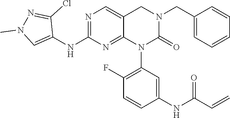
O=C(NC1=CC(N2C(=O)N(CC3=CC=CC=C3)CC3=CN=C(NC4=CN(C)N=C4Cl)N=C23)=C(F)C=C1)C=C
